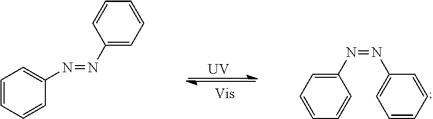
C1(N=NC2=CC=CC=C2)=CC=CC=C1.C1=CC=CC(N=NC2=CC=CC=C2)=C1.[UV]
